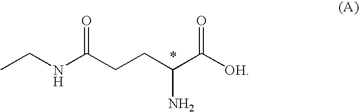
CCNC(CCC(C([OH])=O)N)=O
